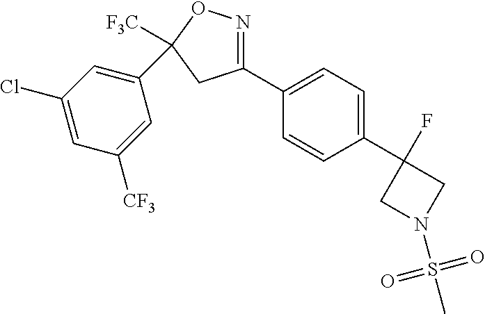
[F3C]C1(C2=CC(Cl)=CC([CF3])=C2)ON=C(C2=CC=C(C3(F)CN(S(=O)(=O)C)C3)C=C2)C1
